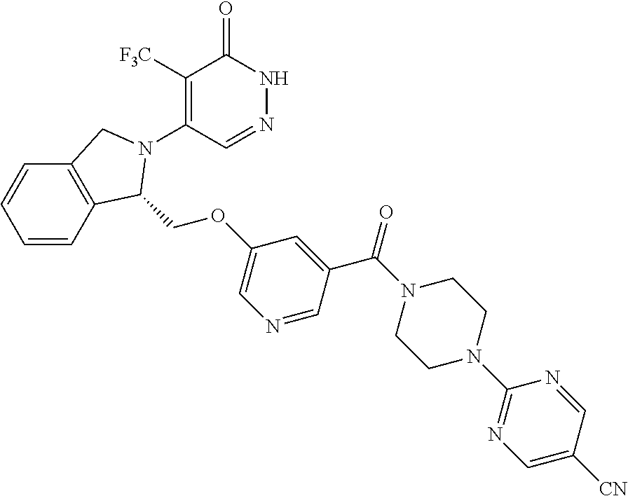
C1([F3C])=C(N2C(COC3=CN=CC(C(=O)N4CCN(C5=NC=C([CN])C=N5)CC4)=C3)C3=C(C=CC=C3)C2)C=NNC1=O
